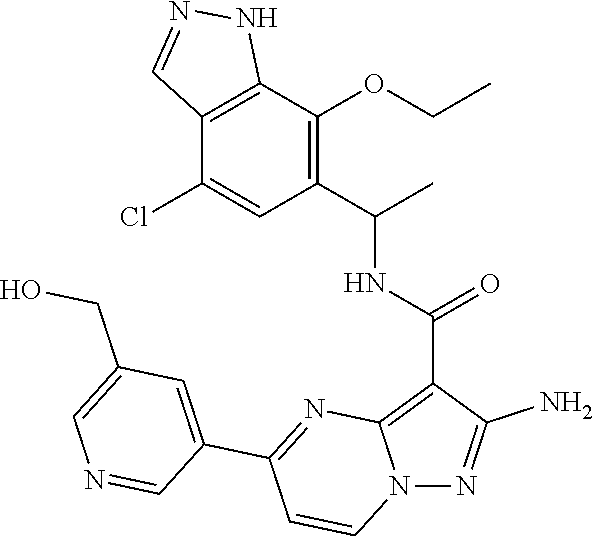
C12=C(C(OCC)=C(C(C)NC(C3=C4N(N=C3N)C=CC(C3=CC(CO)=CN=C3)=N4)=O)C=C1Cl)NN=C2
